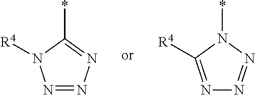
N1=NN=C(*)N1[R4].N1=C([R4])N(*)N=N1
